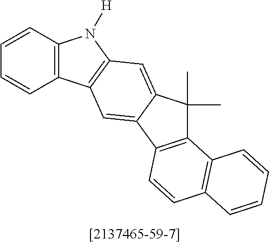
C12=C(C=CC=C1)N([H])C1=C2C=C2C(=C1)C(C)(C)C1=C2C=CC2=C1C=CC=C2
